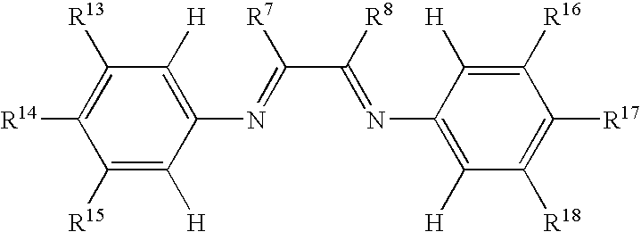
C1([R15])=C([H])C(N=C(C(=NC2=C([H])C([R18])=C([R17])C([R16])=C2[H])[R8])[R7])=C([H])C([R13])=C1[R14]
